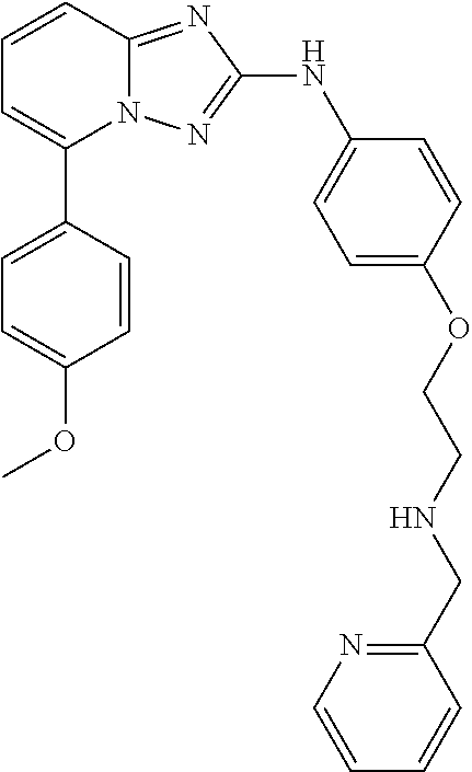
N12C(=NC(NC3=CC=C(OCCNCC4=NC=CC=C4)C=C3)=N1)C=CC=C2C1=CC=C(OC)C=C1
